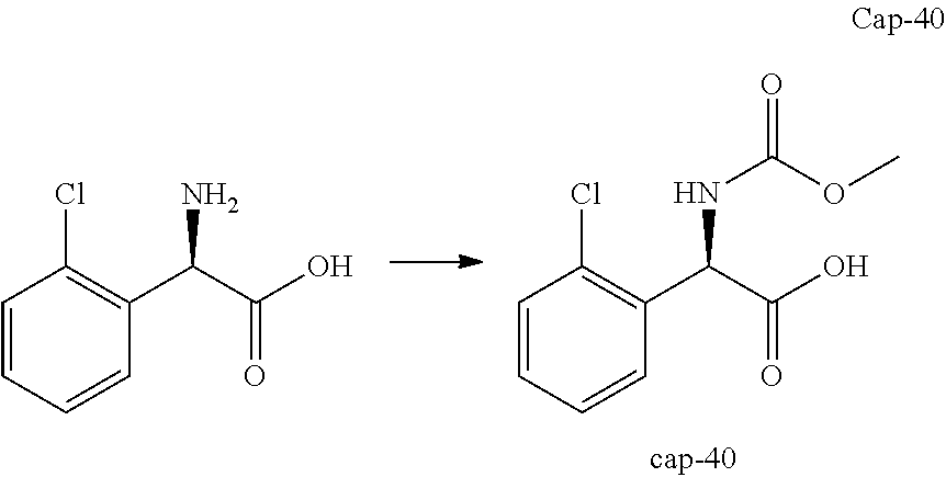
C1=CC=CC(C(C(O)=O)NC(OC)=O)=C1Cl.C1=CC=CC(C(C(O)=O)N)=C1Cl
